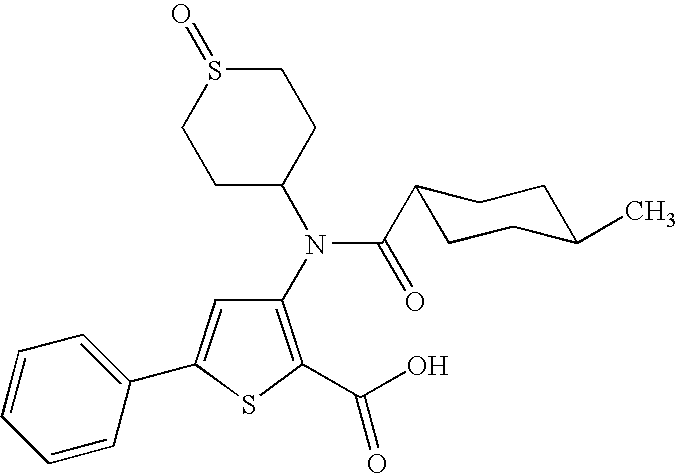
C1(N(C2CCS(=O)CC2)C(C2CCC(C)CC2)=O)=C(C(O)=O)SC(C2=CC=CC=C2)=C1
